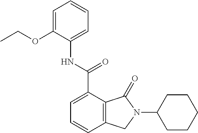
CCOC1=CC=CC=C1NC(C1=CC=CC2=C1C(=O)N(C1CCCCC1)C2)=O
